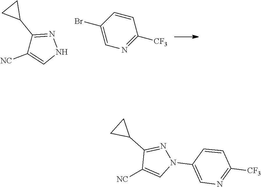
C1(C2CC2)=NNC=C1[NC].BrC1=CN=C([CF3])C=C1.C1(C2CC2)=NN(C2=CN=C([CF3])C=C2)C=C1[NC]
